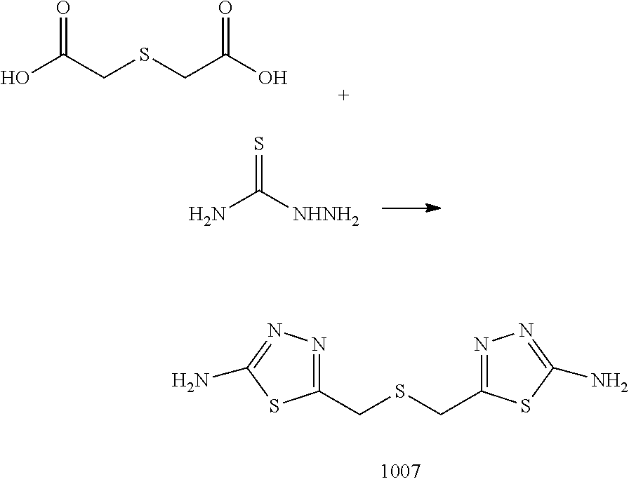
C(O)(CSCC(O)=O)=O.S=C([NHNH2])N.C(C1=NN=C(N)S1)SCC1=NN=C(N)S1
